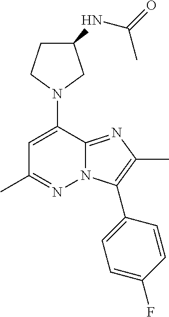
C1C(NC(=O)C)CN(C2=CC(C)=NN3C2=NC(C)=C3C2=CC=C(F)C=C2)C1
